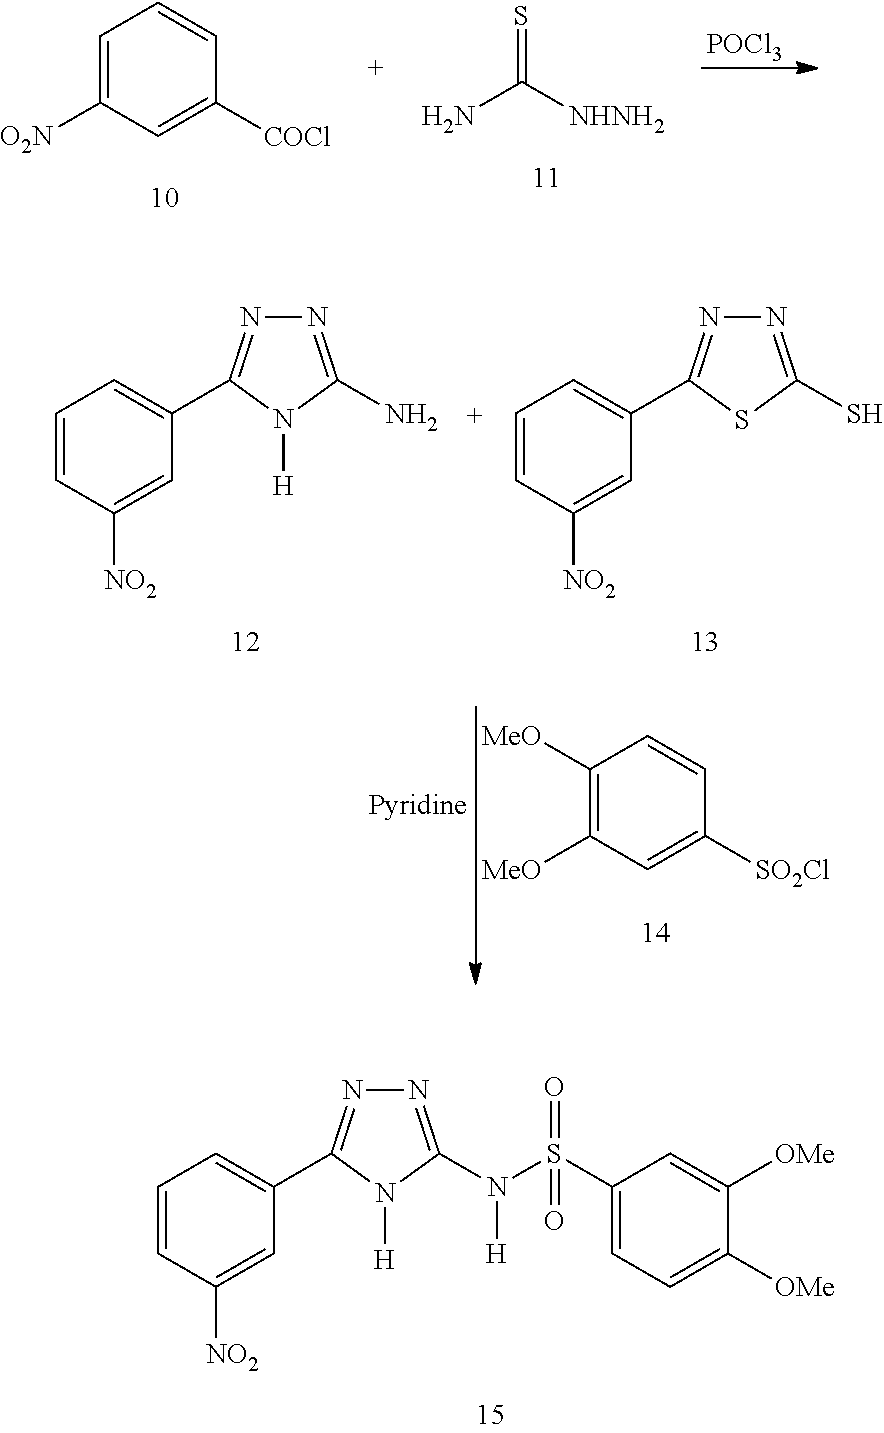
C1=CC([NO2])=CC(C2=NN=C(N(S(C3=CC=C([OMe])C([OMe])=C3)(=O)=O)[H])N2[H])=C1.C1=CC([NO2])=CC(C2=NN=C(N)N2[H])=C1.C1=CC([NO2])=CC(C2=NN=C(S)S2)=C1.C1([MeO])=C([MeO])C=C([SO2Cl])C=C1.C1=C([O2N])C=C([COCl])C=C1.S=C([NHNH2])N.[POCl3]
